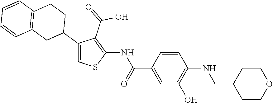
C1(C2CCC3=C(C2)C=CC=C3)=CSC(NC(C2=CC(O)=C(NCC3CCOCC3)C=C2)=O)=C1C(=O)O
